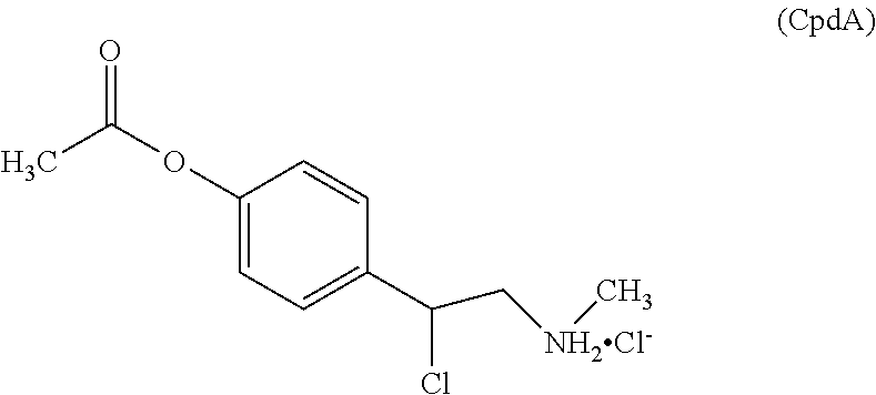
C1(OC(C)=O)=CC=C(C(Cl)C[NH2Cl-]C)C=C1
